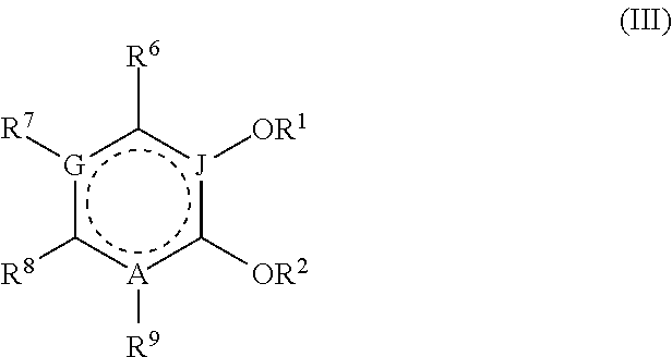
[G]1([R7])c([R8])[A]([R9])c([OR2])[J]([OR1])c1[R6]
